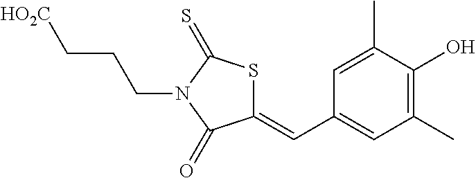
C1(=CC2=CC(C)=C(O)C(C)=C2)SC(=S)N(CCC[HO2C])C1=O
